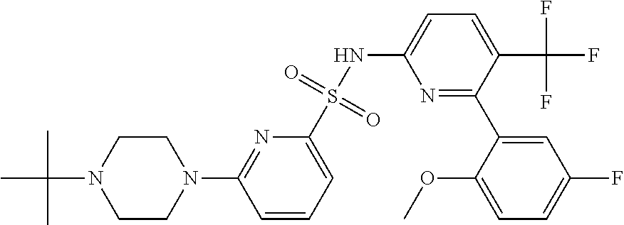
C1CN(C2=NC(S(NC3=CC=C(C(F)(F)F)C(C4=CC(F)=CC=C4OC)=N3)(=O)=O)=CC=C2)CCN1C(C)(C)C
